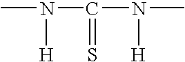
CN(C(N(C)[H])=S)[H]
